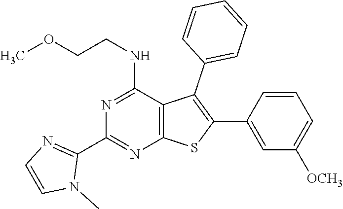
C1(C2=NC3=C(C(NCCOC)=N2)C(C2=CC=CC=C2)=C(C2=CC([OCH3])=CC=C2)S3)=NC=CN1C
